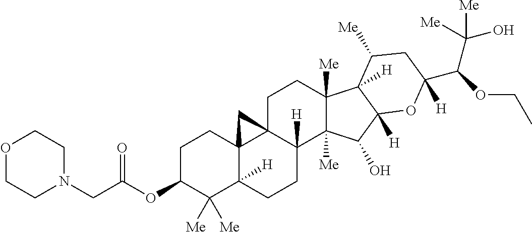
C1C(OC(CN2CCOCC2)=O)C([Me])([Me])C2([H])C3(C1)C1(CCC4([Me])C([Me])(C(O)C5([H])C4([H])C([Me])CC(C(OCC)C([Me])(O)[Me])([H])O5)C1([H])CC2)C3
